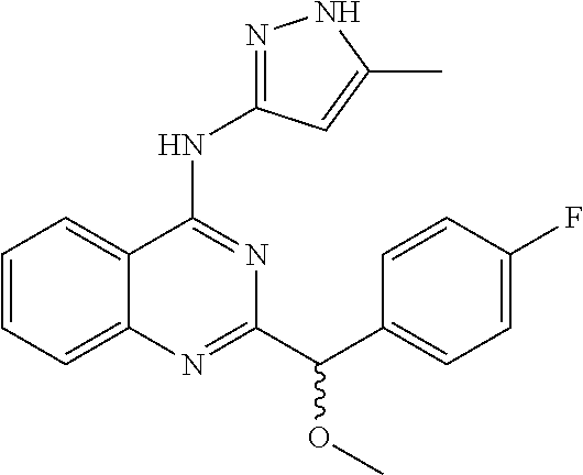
C1=CC=C2C(=C1)C(NC1=NNC(C)=C1)=NC(C(C1=CC=C(F)C=C1)OC)=N2
